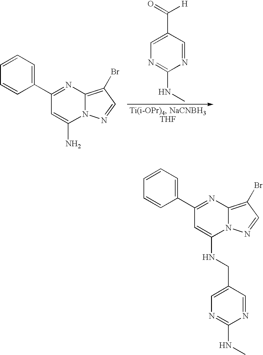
C1=C(C([H])=O)C=NC(NC)=N1.C1(C2=CC=CC=C2)=NC2=C(Br)C=NN2C(N)=C1.C1(C2=CC=CC=C2)=NC2=C(Br)C=NN2C(NCC2=CN=C(NC)N=C2)=C1
